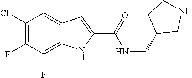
C12=C(F)C(F)=C(Cl)C=C1C=C(C(NCC1CNCC1)=O)N2
